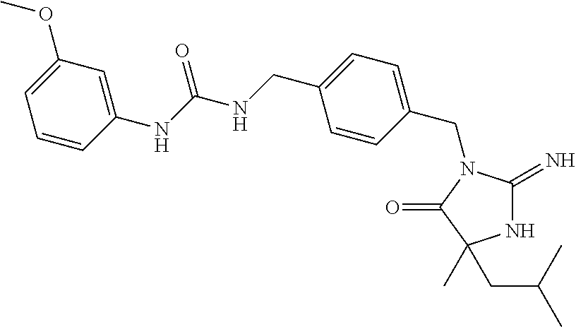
N1C(=N)N(CC2=CC=C(CNC(NC3=CC(OC)=CC=C3)=O)C=C2)C(=O)C1(CC(C)C)C
